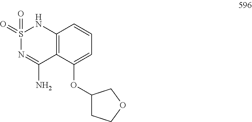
S1(=O)(=O)N=C(N)C2=C(N1)C=CC=C2OC1CCOC1
